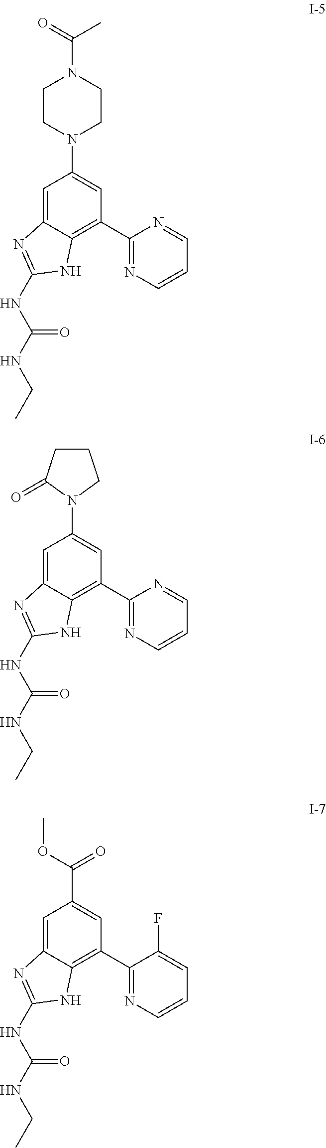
C1=C2C(=C(C3=NC=CC=N3)C=C1N1CCN(C(=O)C)CC1)NC(NC(NCC)=O)=N2.C1=C2C(=C(C3=NC=CC=N3)C=C1N1CCCC1=O)NC(NC(NCC)=O)=N2.C1=C2C(=C(C3=NC=CC=C3F)C=C1C(OC)=O)NC(NC(NCC)=O)=N2
